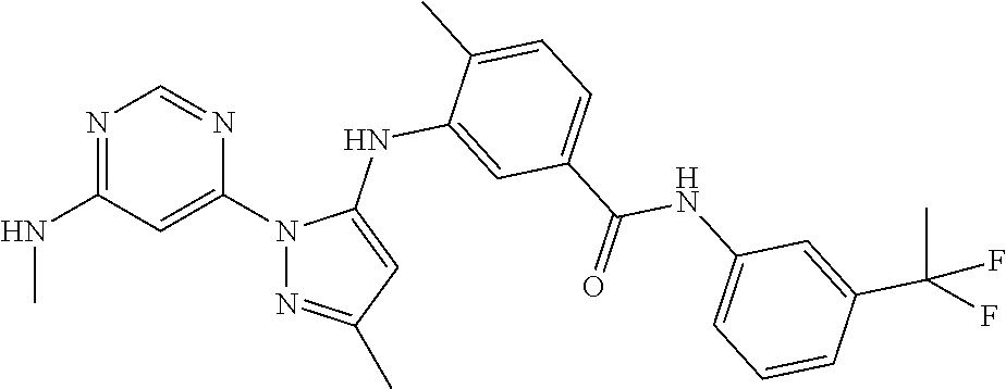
N1=C(NC)C=C(N2N=C(C)C=C2NC2=CC(C(NC3=CC=CC(C(F)(C)F)=C3)=O)=CC=C2C)N=C1
